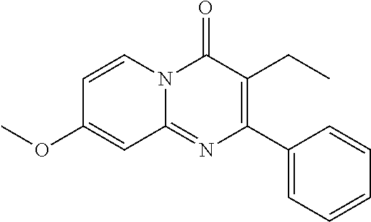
C1(C2=C(CC)C(=O)N3C(=N2)C=C(OC)C=C3)=CC=CC=C1
